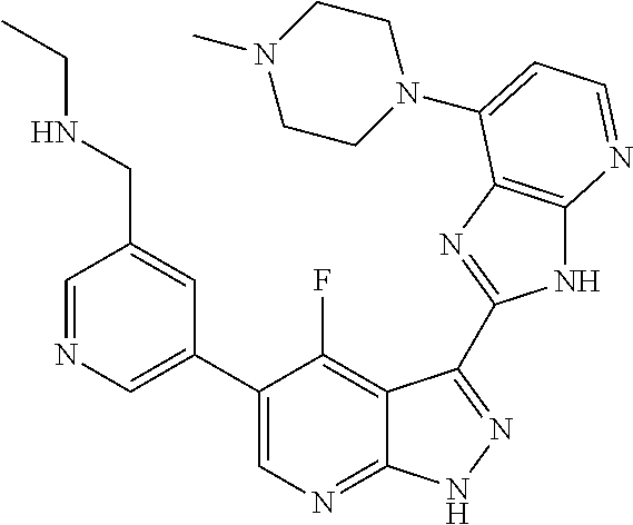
C1=NC=C(C2=CN=C3C(=C2F)C(C2=NC4=C(N2)N=CC=C4N2CCN(C)CC2)=NN3)C=C1CNCC
